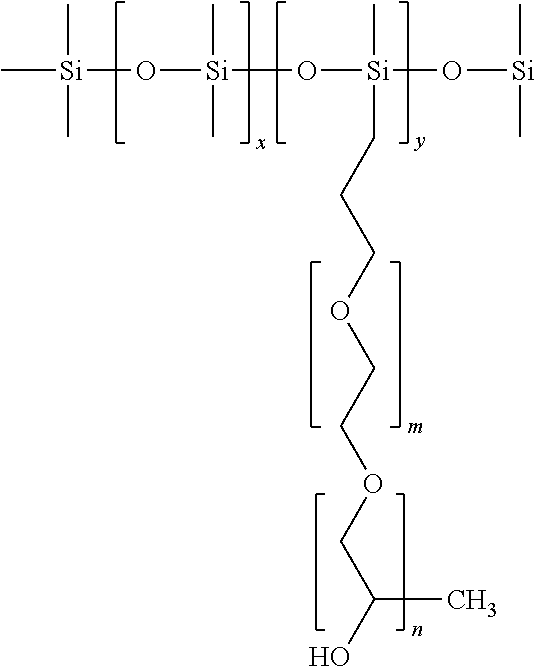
C[Si](O[Si](O[Si](O[Si](C)C)(C)CCCOCCOCC(O)C)(C)C)(C)C
